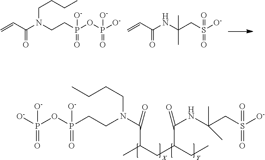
C=CC(N(CCP(OP([O-])([O-])=O)(=O)[O-])CCCC)=O.C=CC(NC(CS([O-])(=O)=O)(C)C)=O.C(N(CCP(OP([O-])([O-])=O)(=O)[O-])CCCC)(C(C)CC(CC)C(NC(CS(=O)([O-])=O)(C)C)=O)=O
